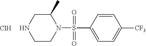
C1(C)CNCCN1S(=O)(=O)C1=CC=C([CF3])C=C1.Cl
